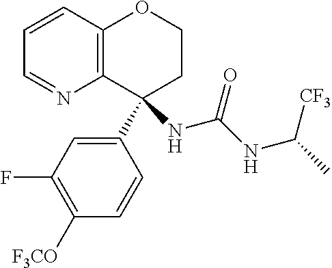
C12=C(C=CC=N1)OCCC2(C1=CC(F)=C([F3CO])C=C1)NC(NC(C)[CF3])=O
